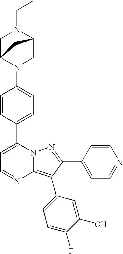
C1=CC(C2=CC=NC3=C(C4=CC=C(F)C(O)=C4)C(C4=CC=NC=C4)=NN23)=CC=C1N1CC2N(CC)CC1C2
